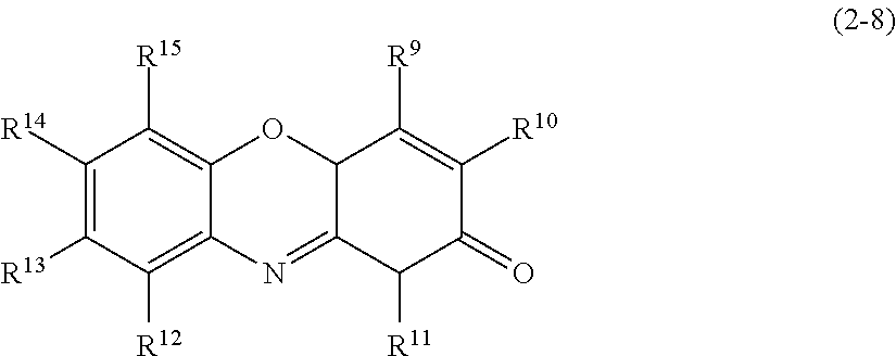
C1([R14])=C([R13])C([R12])=C2C(=C1[R15])OC1C(=N2)C([R11])C(=O)C([R10])=C1[R9]
